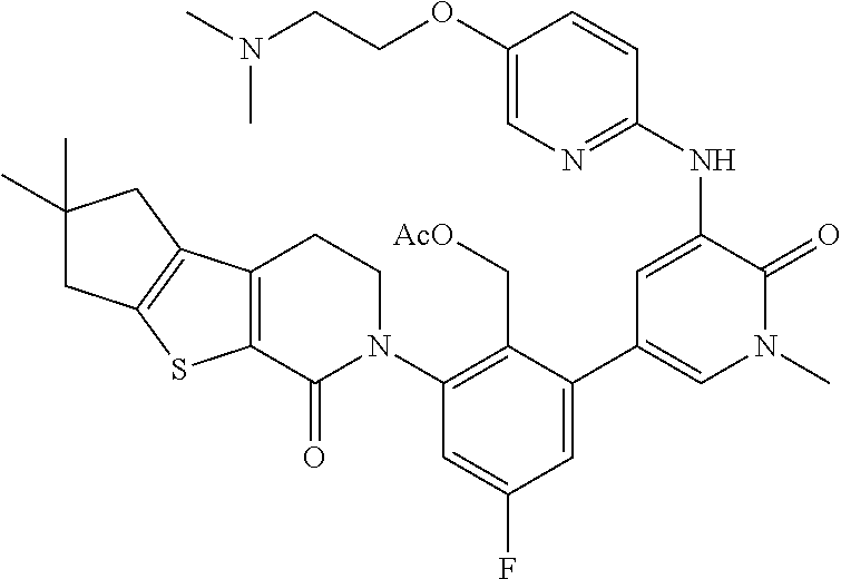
C1(N2CCC3=C(C2=O)SC2=C3CC(C)(C)C2)=C(C[AcO])C(C2=CN(C)C(=O)C(NC3=NC=C(OCCN(C)C)C=C3)=C2)=CC(F)=C1
